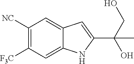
C1([NC])=C([F3C])C=C2C(=C1)C=C(C(O)(CO)C)N2
